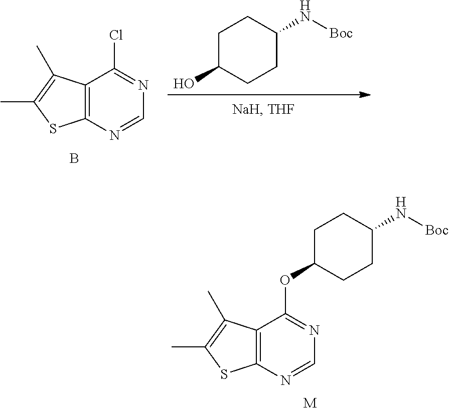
[M].C12=C(N=CN=C1OC1CCC(N[Boc])CC1)SC(C)=C2C.C1C(O)CCC(N[Boc])C1.C12=C(N=CN=C1Cl)SC(C)=C2C.B
